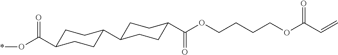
C1C(C(O*)=O)CCC(C2CCC(C(OCCCCOC(C=C)=O)=O)CC2)C1
